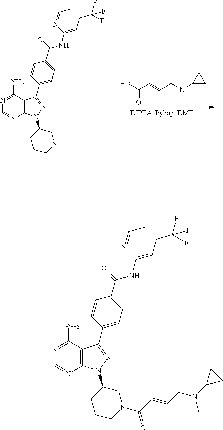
N1=C(N)C2=C(N=C1)N(C1CCCN(C(C=CCN(C3CC3)C)=O)C1)N=C2C1=CC=C(C(=O)NC2=CC(C(F)(F)F)=CC=N2)C=C1.N1=C(N)C2=C(N=C1)N(C1CCCNC1)N=C2C1=CC=C(C(=O)NC2=CC(C(F)(F)F)=CC=N2)C=C1.OC(C=CCN(C1CC1)C)=O
